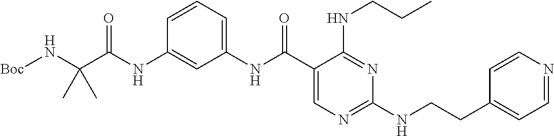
C1(NC(C2=CN=C(NCCC3=CC=NC=C3)N=C2NCCC)=O)=CC=CC(NC(=O)C(N[Boc])(C)C)=C1
